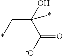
C(C*)(*)(O)C([-O])=O
